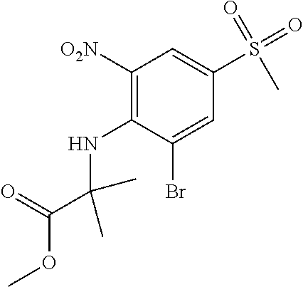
C1(NC(C(OC)=O)(C)C)=C([O2N])C=C(S(=O)(=O)C)C=C1Br
